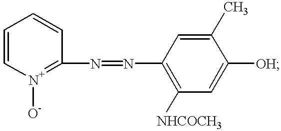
C1=C[N+]([O-])=C(N=NC2=C([NHCOCH3])C=C([OH])C(C)=C2)C=C1
